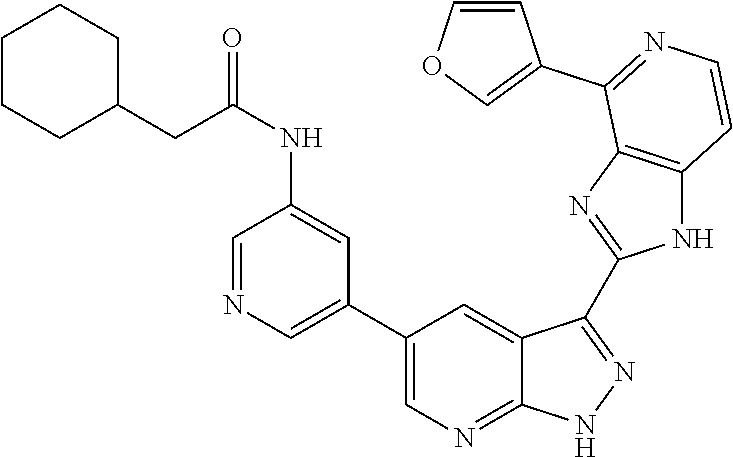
C1=NC=C(C2=CN=C3C(=C2)C(C2=NC4=C(N2)C=CN=C4C2=COC=C2)=N[N H]3)C=C1NC(=O)CC1CCCCC1
